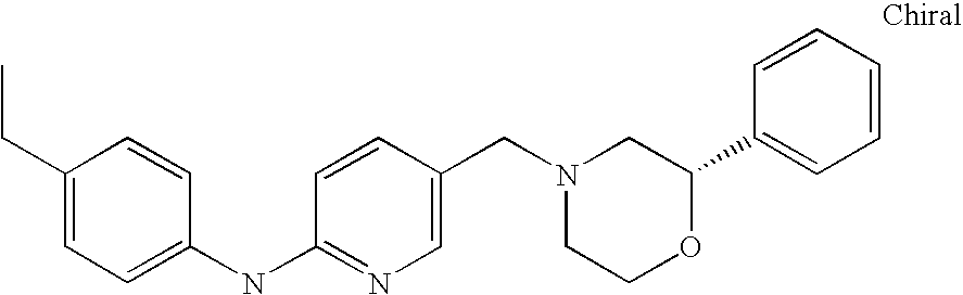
CCC1=CC=C(NC2=NC=C(CN3CCOC(C4=CC=CC=C4)C3)C=C2)C=C1
